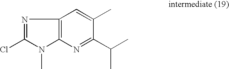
N1=C(Cl)N(C)C2=C1C=C(C)C(C(C)C)=N2
